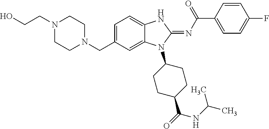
C(C1=CC=C2C(=C1)N(C1CCC(C(=O)NC(C)C)CC1)C(=NC(C1=CC=C(F)C=C1)=O)N2)N1CCN(CCO)CC1
